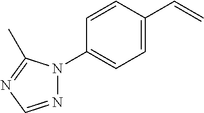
C1=C(C=C)C=CC(N2N=CN=C2C)=C1
